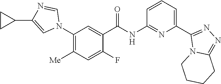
C1(N2C=NC(C3CC3)=C2)=C([Me])C=C(F)C(C(NC2=NC(C3=NN=C4N3CCCC4)=CC=C2)=O)=C1
